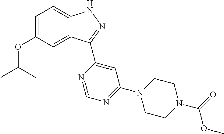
C1=C(OC(C)C)C=C2C(=C1)NN=C2C1=CC(N2CCN(C(OC)=O)CC2)=NC=N1
